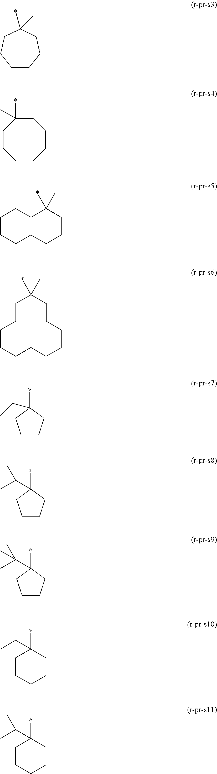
C1CCCC(*)(C)CC1.C1CCCCCCC1(*)C.C1CCCCCCC(*)(C)CC1.C1CCCCCCCCCCC1(*)C.C1CCC(*)(CC)C1.C1CCC(*)(C(C)C)C1.C1CCC(*)(C(C)(C)C)C1.C1CCCCC1(*)CC.C1CCCCC1(*)C(C)C
